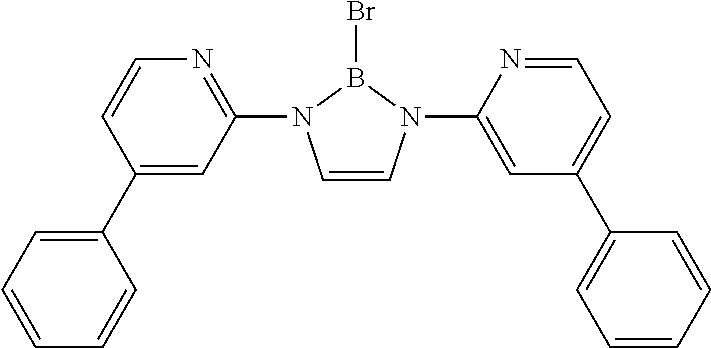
C1(C2=CC=CC=C2)=CC(N2C=CN(C3=CC(C4=CC=CC=C4)=CC=N3)B2Br)=NC=C1
